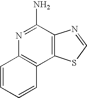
N1=C(N)C2=C(C3=C1C=CC=C3)SC=N2
